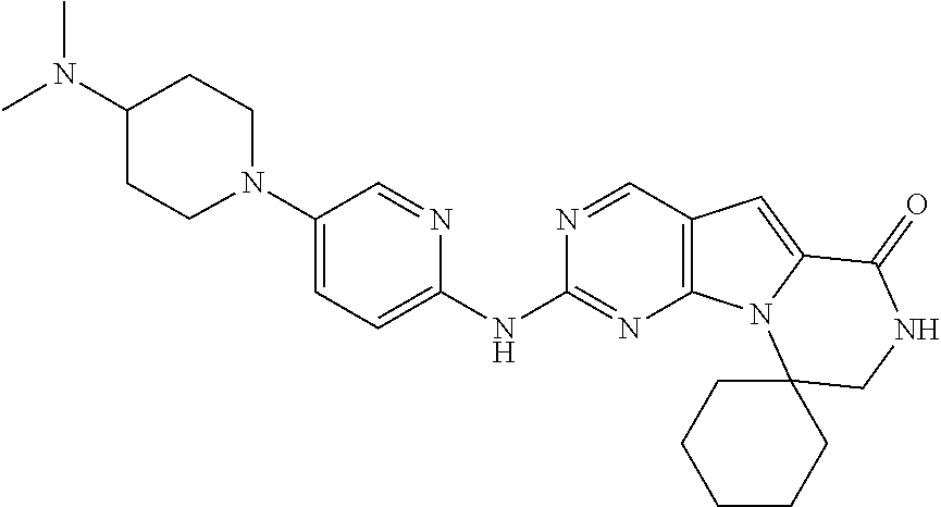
N1(C2=CC=C(NC3=NC4=C(C=N3)C=C3N4C4(CNC3=O)CCCCC4)N=C2)CCC(N(C)C)CC1
